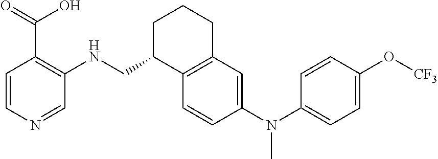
C1=CN=CC(NCC2C3=C(CCC2)C=C(N(C2=CC=C(O[CF3])C=C2)C)C=C3)=C1C(=O)O
